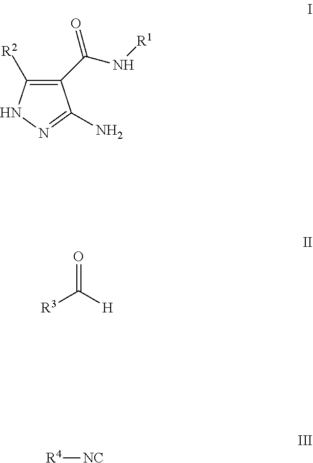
C1([R2])=C(C(N[R1])=O)C(N)=NN1.O=C([H])[R3].[R4][NC]
